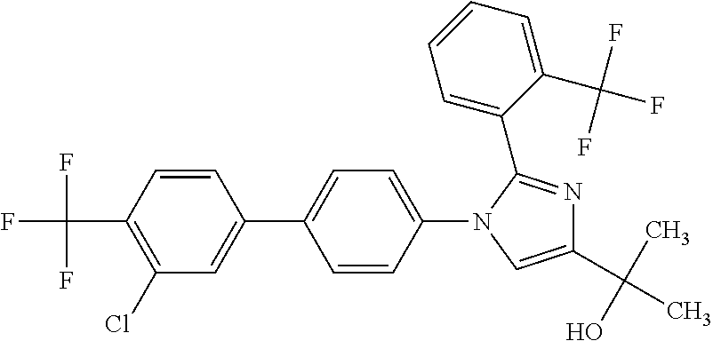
C1(Cl)=C(C(F)(F)F)C=CC(C2=CC=C(N3C=C(C(C)(O)C)N=C3C3=CC=CC=C3C(F)(F)F)C=C2)=C1
